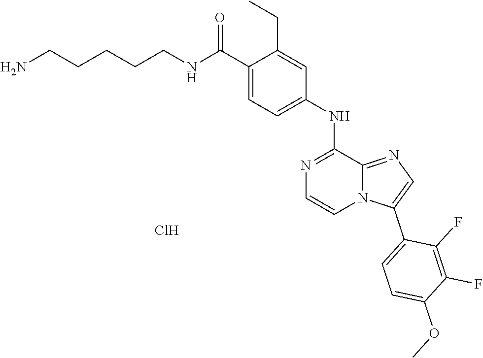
C1(CC)=CC(NC2=NC=CN3C2=NC=C3C2=CC=C(OC)C(F)=C2F)=CC=C1C(NCCCCCN)=O.Cl
